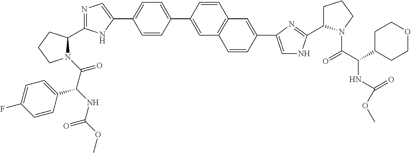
N1(C(=O)C(NC(OC)=O)C2=CC=C(F)C=C2)C(C2=NC=C(C3=CC=C(C4=CC5=C(C=C4)C=C(C4=CNC(C6CCCN6C(C(C6CCOCC6)NC(OC)=O)=O)=N4)C=C5)C=C3)N2)CCC1
